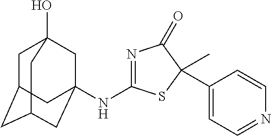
C1C2CC3CC(NC4=NC(=O)C(C)(C5=CC=NC=C5)S4)(CC1(O)C3)C2
